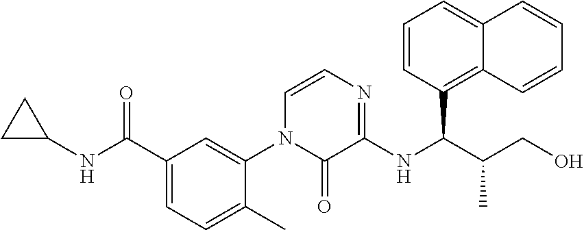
C1(C(=O)NC2CC2)=CC=C(C)C(N2C(=O)C(NC(C(CO)C)C3=C4C(=CC=C3)C=CC=C4)=NC=C2)=C1
